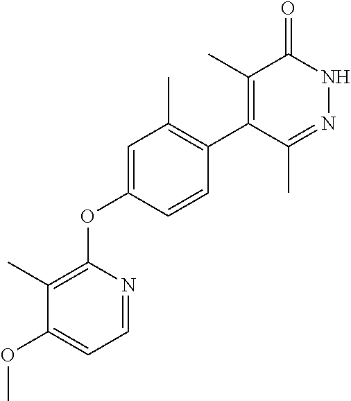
C1(C)=C(C2=C(C)C=C(OC3=C(C)C(OC)=CC=N3)C=C2)C(C)=NNC1=O
